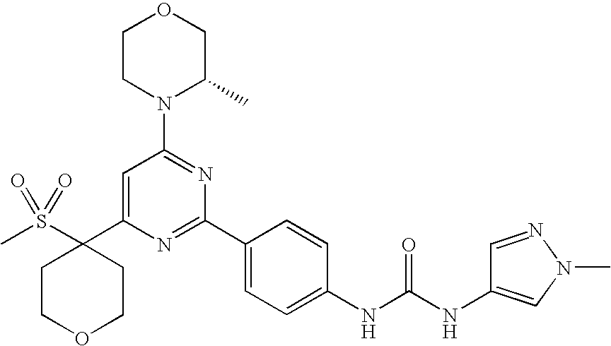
C1(C2=CC(N3C(C)COCC3)=NC(C3=CC=C(NC(=O)NC4=CN(C)N=C4)C=C3)=N2)(S(C)(=O)=O)CCOCC1
